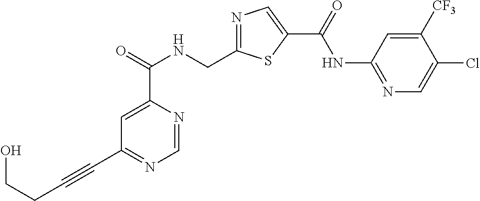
C1=NC(C(=O)NCC2=NC=C(C(=O)NC3=NC=C(Cl)C([CF3])=C3)S2)=CC(C#CCCO)=N1
